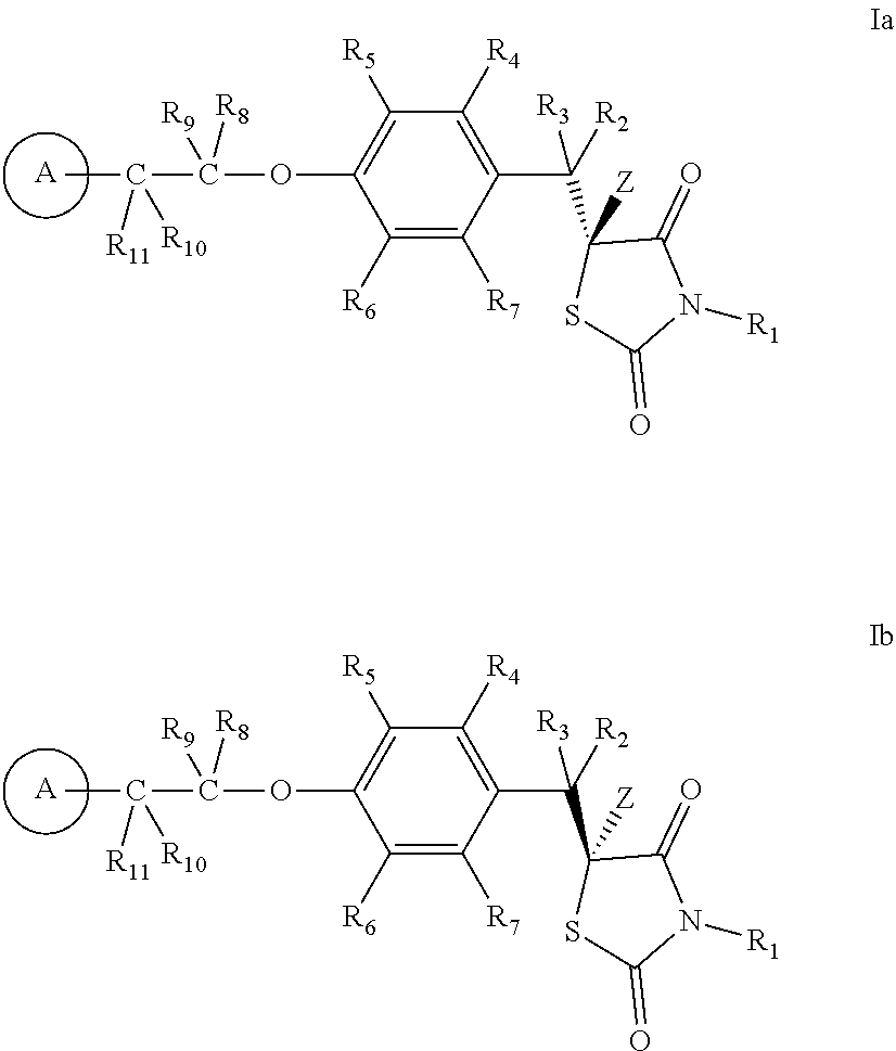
C1([R6])=C([R7])C(C([R3])(C2([Z])C(=O)N([R1])C(=O)S2)[R2])=C([R4])C([R5])=C1OC([R9])([R8])c([R10])([R11])C.[A].C1([R6])=C([R7])C(C([R3])(C2([Z])C(=O)N([R1])C(=O)S2)[R2])=C([R4])C([R5])=C1OC([R9])([R8])c([R10])([R11])C.[A]
